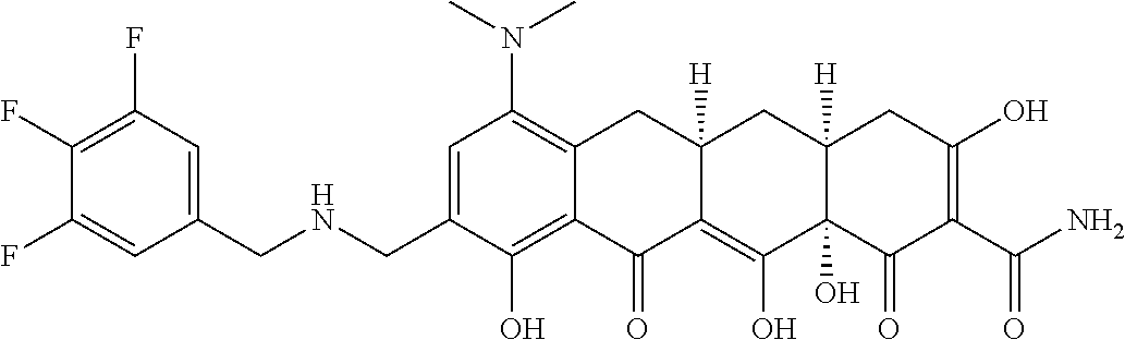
C1=C(CNCC2=CC(F)=C(F)C(F)=C2)C(O)=C2C(=C1N(C)C)CC1([H])C(=C(O)C3(O)C([H])(C1)CC(O)=C(C(N)=O)C3=O)C2=O
